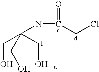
N(C(=O)CCl)C(CO)(CO)CO
